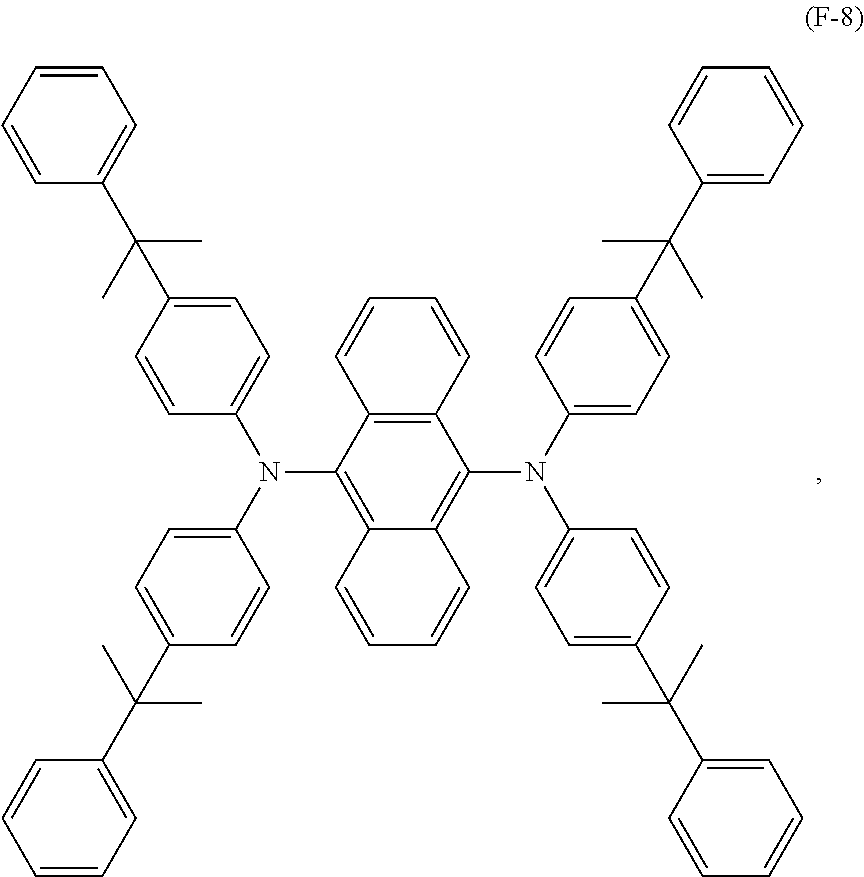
C12=C(C(N(C3=CC=C(C(C)(C4=CC=CC=C4)C)C=C3)C3=CC=C(C(C)(C4=CC=CC=C4)C)C=C3)=C3C(=C1N(C1=CC=C(C(C)(C4=CC=CC=C4)C)C=C1)C1=CC=C(C(C)(C4=CC=CC=C4)C)C=C1)C=CC=C3)C=CC=C2
